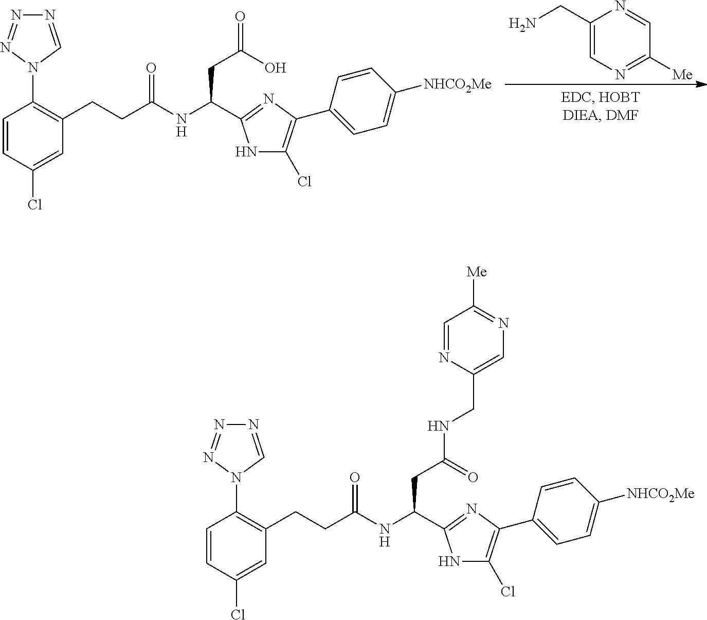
C1(CN)=CN=C([Me])C=N1.C(CC(O)=O)(C1=NC(C2=CC=C([NHCO2Me])C=C2)=C(Cl)N1)NC(CCC1=C(N2N=NN=C2)C=CC(Cl)=C1)=O.C(CC(=O)NCC1=CN=C([Me])C=N1)(C1=NC(C2=CC=C([NHCO2Me])C=C2)=C(Cl)N1)NC(CCC1=C(N2N=NN=C2)C=CC(Cl)=C1)=O
